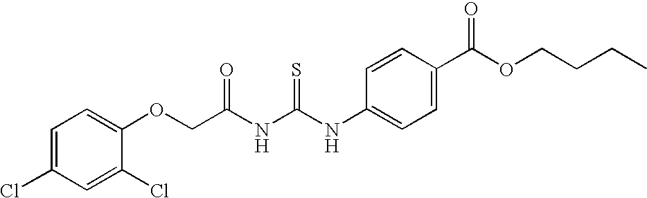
C(NC(NC1=CC=C(C(OCCCC)=O)C=C1)=S)(=O)COC1=CC=C(Cl)C=C1Cl
